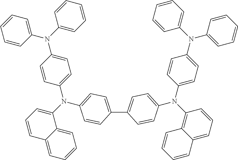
C1(C2=CC=C(N(C3=C4C(=CC=C3)C=CC=C4)C3=CC=C(N(C4=CC=CC=C4)C4=CC=CC=C4)C=C3)C=C2)=CC=C(N(C2=CC=CC3=CC=CC=C23)C2=CC=C(N(C3=CC=CC=C3)C3=CC=CC=C3)C=C2)C=C1
